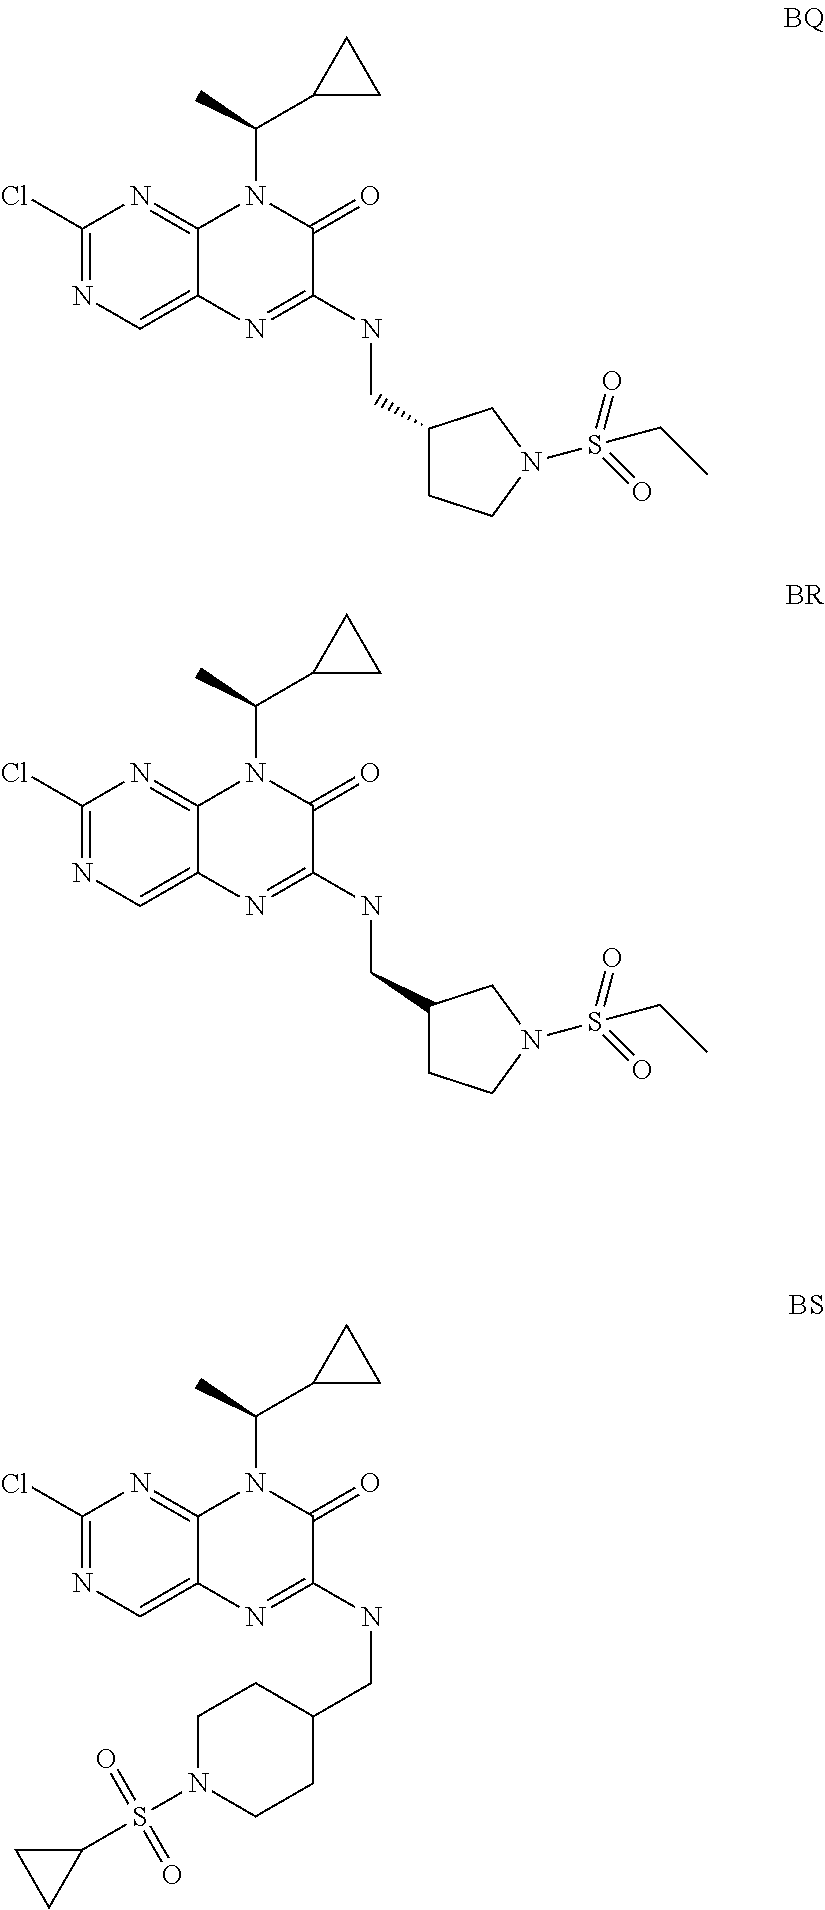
C1(Cl)=NC=C2C(=N1)N(C(C)C1CC1)C(=O)C(NCC1CCN(S(CC)(=O)=O)C1)=N2.C1(Cl)=NC=C2C(=N1)N(C(C)C1CC1)C(=O)C(NCC1CCN(S(CC)(=O)=O)C1)=N2.C1(Cl)=NC=C2C(=N1)N(C(C)C1CC1)C(=O)C(NCC1CCN(S(=O)(=O)C3CC3)CC1)=N2
